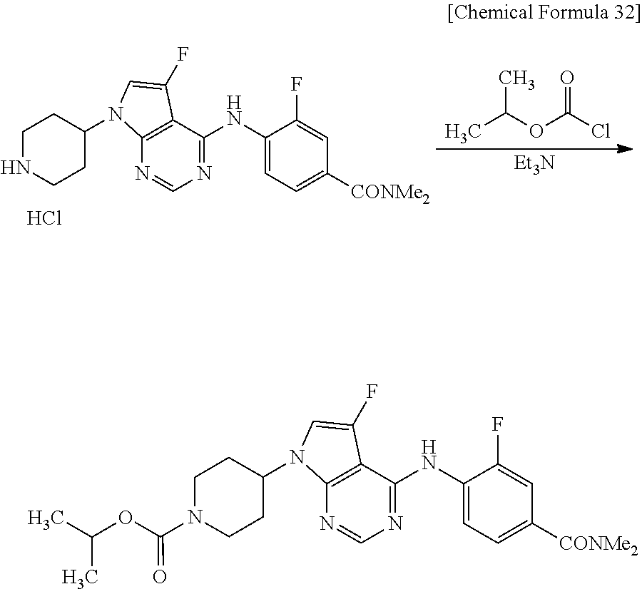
[Et3N].CC(OC(Cl)=O)C.Cl.C12=C(N=CN=C1NC1=CC=C([CONMe2])C=C1F)N(C1CCNCC1)C=C2F.C12=C(N=CN=C1NC1=CC=C([CONMe2])C=C1F)N(C1CCN(C(OC(C)C)=O)CC1)C=C2F
